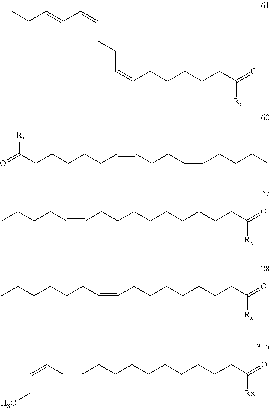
C(=CCCCCCC(=O)[Rx])CCC=CC=CCC.C(=CCCC=CCCCC)CCCCCC(=O)[Rx].CCCCC=CCCCCCCCCCC(=O)[Rx].CCCCCCC=CCCCCCCCC(=O)[Rx].C(=CC=CCCCCCCCCCC(=O)[Rx])CC
